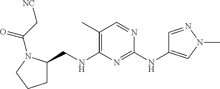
C1(C)=C(NCC2CCCN2C(C[NC])=O)N=C(NC2=CN(C)N=C2)N=C1
